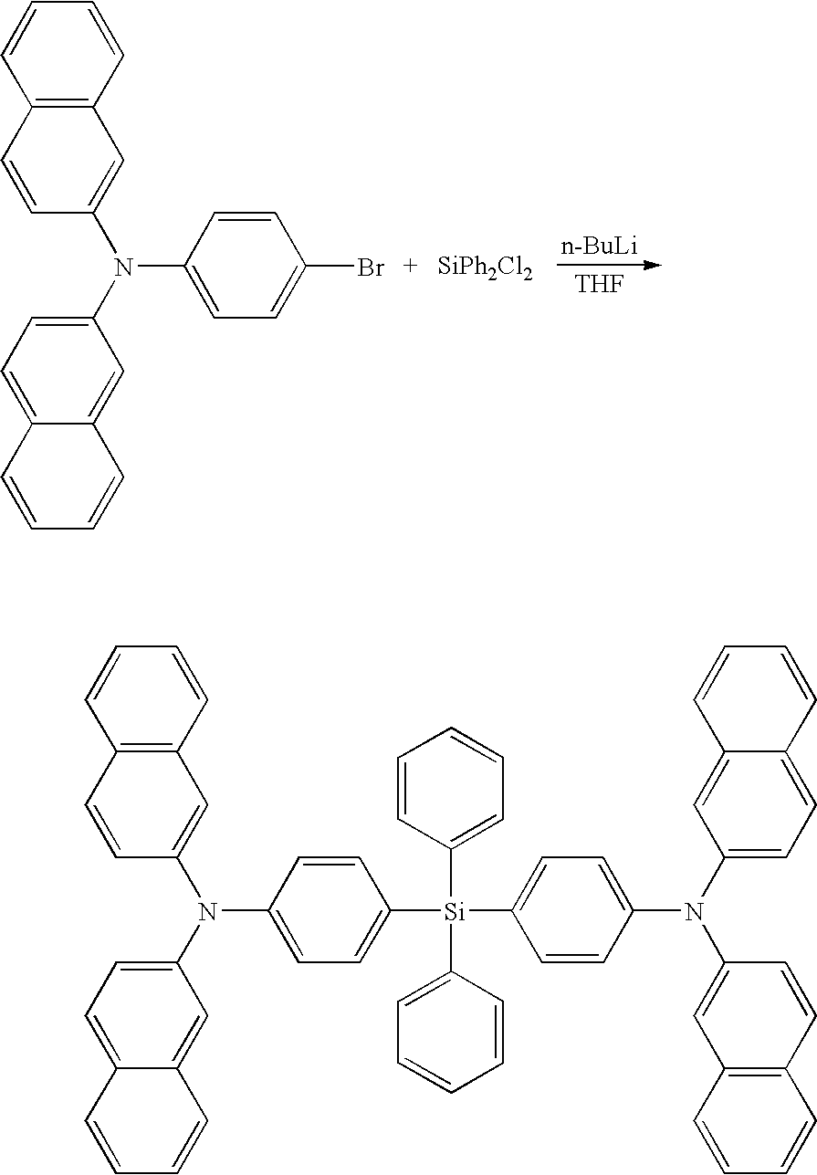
C12=C(C=CC=C1)C=C(N(C1=CC=C3C(=C1)C=CC=C3)C1=CC=C(Br)C=C1)C=C2.[SiPh2Cl2].[n-BuLi].[THF].C12=C(C=CC=C1)C=C(N(C1=CC=C3C(=C1)C=CC=C3)C1=CC=C([Si](C3=CC=CC=C3)(C3=CC=CC=C3)C3=CC=C(N(C4=CC=C5C(=C4)C=CC=C5)C4=CC5=C(C=C4)C=CC=C5)C=C3)C=C1)C=C2
